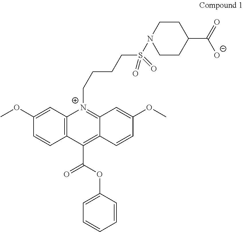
C1=CC(OC)=CC2=C1C(C(OC1=CC=CC=C1)=O)=C1C(=[N+]2CCCCS(=O)(N2CCC(C([O-])=O)CC2)=O)C=C(OC)C=C1
